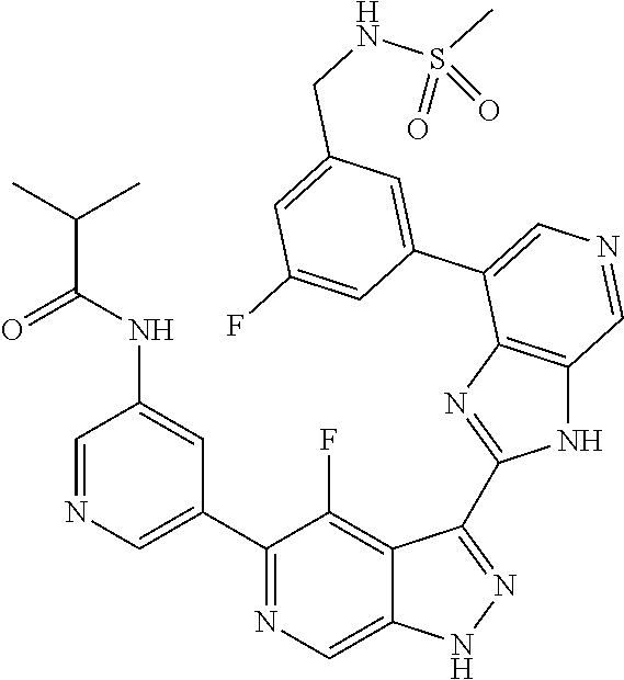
C1(C2=CN=CC(NC(=O)C(C)C)=C2)=NC=C2C(=C1F)C(C1=NC3=C(N1)C=NC=C3C1=CC(CNS(C)(=O)=O)=CC(F)=C1)=NN2
